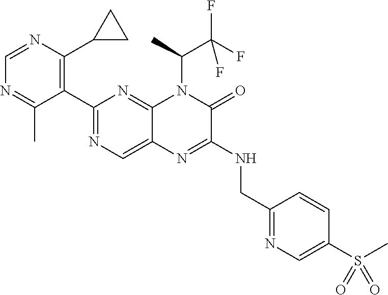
C1(C2=NC=C3C(=N2)N(C(C)C(F)(F)F)C(=O)C(NCC2=NC=C(S(C)(=O)=O)C=C2)=N3)=C(C2CC2)N=CN=C1C
